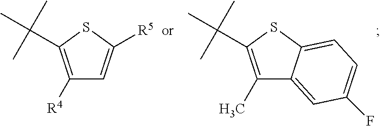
C1(C)=C(C(C)(C)C)SC2=CC=C(F)C=C12.C1([R4])=C(C(C)(C)C)SC([R5])=C1
